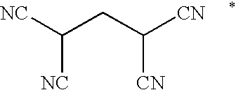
[NC]C(CC([CN])[CN])[NC]
